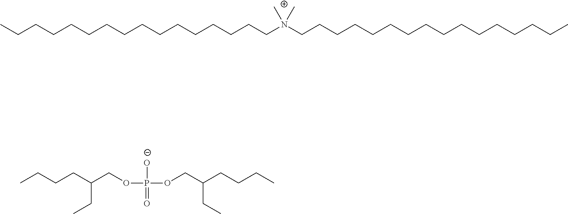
CCCCCCCCCCCCCCCCN(CCCCCCCCCCCCCCCC)(C)C.CCCCC(CC)COP([O-])(=O)OCC(CCCC)CC
